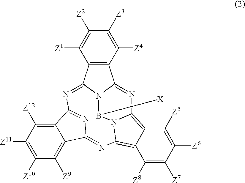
C12=C(C3=NC4=NC(=NC5=C6C([Z8])=C([Z7])C([Z6])=C([Z5])C6=C6N=C1N3B([X])N56)C1=C([Z9])C([Z10])=C([Z11])C([Z12])=C14)C([Z1])=C([Z2])C([Z3])=C2[Z4]
